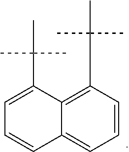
C12=C(C(C)(C)C)C=CC=C1C=CC=C2C(C)(C)C
